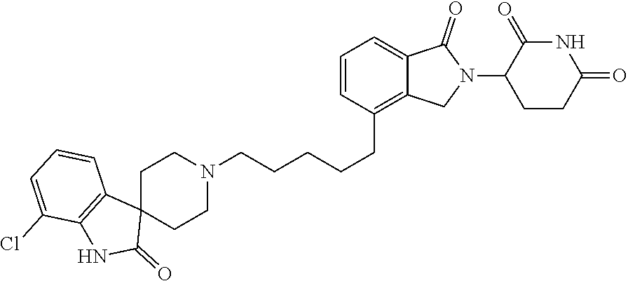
C1=CC(CCCCCN2CCC3(CC2)C2=C(NC3=O)C(Cl)=CC=C2)=C2C(=C1)C(=O)N(C1CCC(=O)NC1=O)C2
